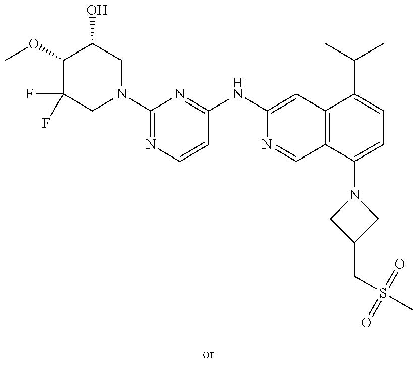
COC1C(F)(F)CN(C2=NC=CC(NC3=CC4=C(C=N3)C(N3CC(CS(C)(=O)=O)C3)=CC=C4C(C)C)=N2)CC1O
